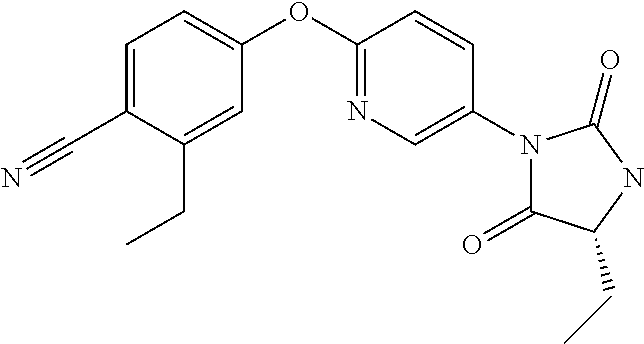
C1(C#N)=CC=C(OC2=NC=C(N3C(=O)C(CC)NC3=O)C=C2)C=C1CC
